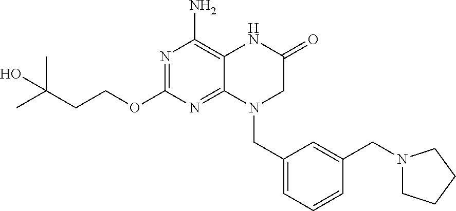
N1=C(OCCC(C)(C)O)N=C2C(=C1N)NC(=O)CN2CC1=CC=CC(CN2CCCC2)=C1
